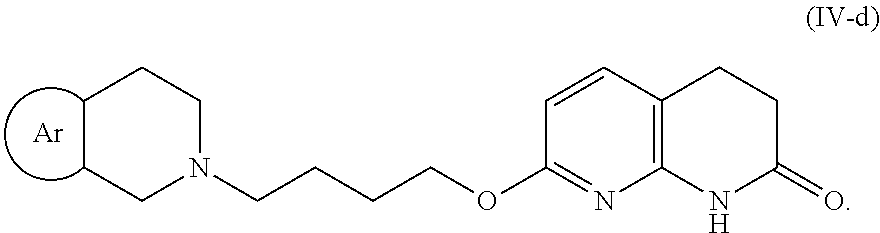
[Ar].C12=C(CCC(=O)N1)C=CC(OCCCCN1CCCCC1)=N2
